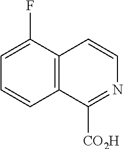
C12=C(C(F)=CC=C1)C=CN=C2[CO2H]
